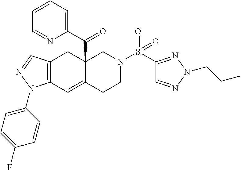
C12=C(C=NN1C1=CC=C(F)C=C1)CC1(C(C3=CC=CC=N3)=O)C(=C2)CCN(S(C2=NN(CCC)N=C2)(=O)=O)C1
